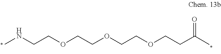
O(CCC(=O)C)CCOCCOCCNC
